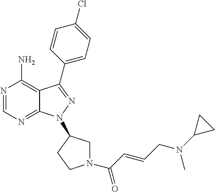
N1=CN=C2C(=C1N)C(C1=CC=C(Cl)C=C1)=NN2C1CN(C(C=CCN(C2CC2)C)=O)CC1
